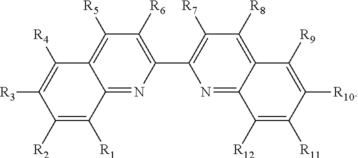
C1([R5])=C2C([R4])=C([R3])C([R2])=C([R1])C2=NC(C2=C([R7])C([R8])=C3C([R9])=C([R10])C([R11])=C([R12])C3=N2)=C1[R6]
